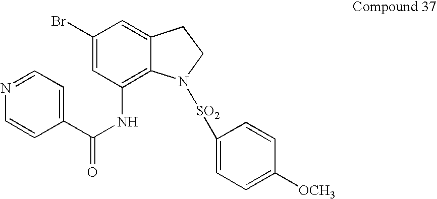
N(C1=C2C(=CC(Br)=C1)CCN2[SO2]C1=CC=C([OCH3])C=C1)C(=O)C1=CC=NC=C1
